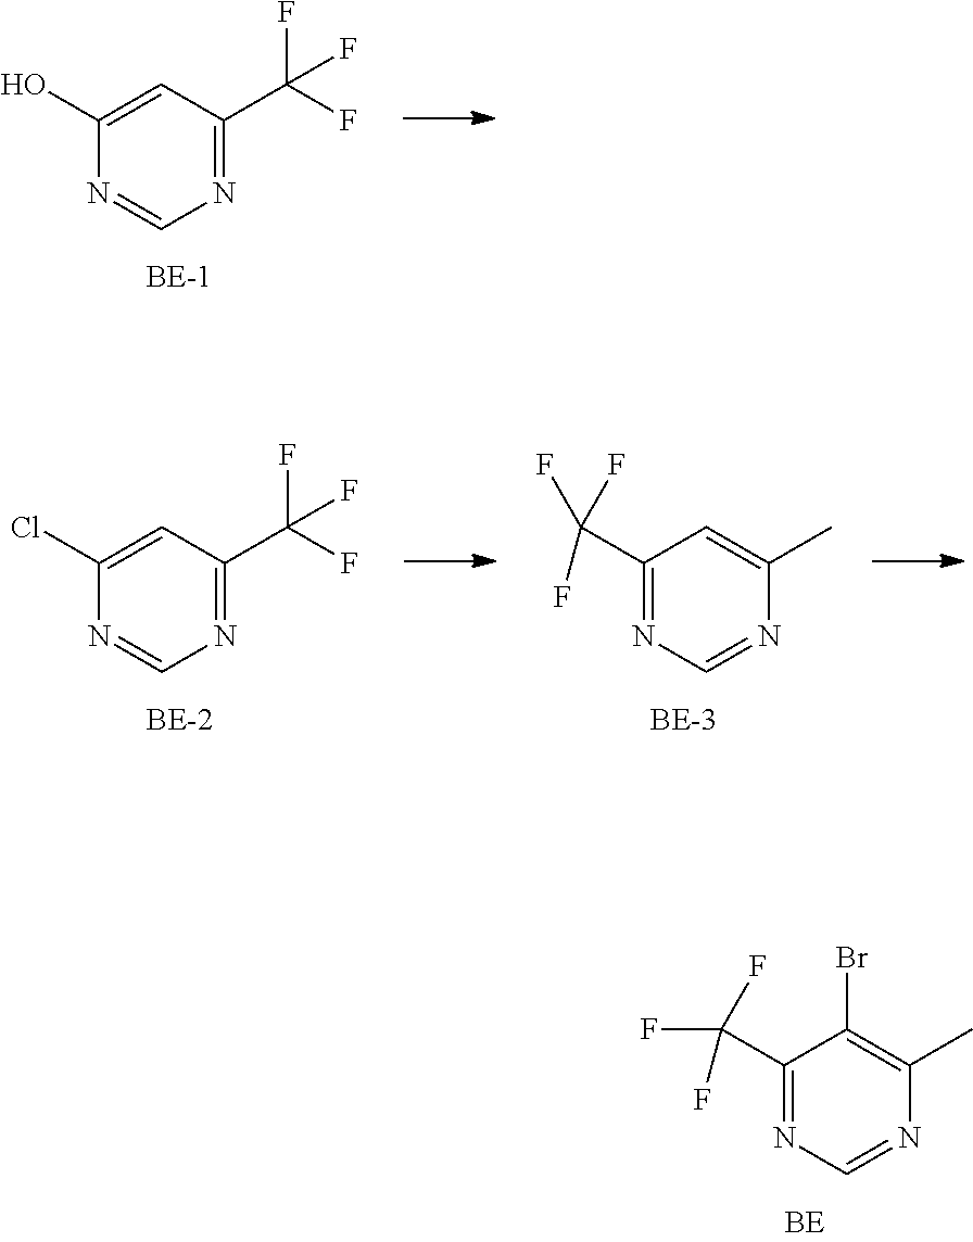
C1(C(F)(F)F)=NC=NC(C)=C1Br.C1(O)=CC(C(F)(F)F)=NC=N1.C1(Cl)=CC(C(F)(F)F)=NC=N1.C1(C(F)(F)F)=NC=NC(C)=C1
